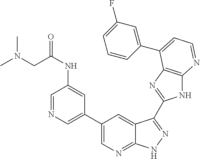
C1(C2=CN=CC(NC(=O)CN(C)C)=C2)=CN=C2C(=C1)C(C1=NC3=C(N1)N=CC=C3C1=CC(F)=CC=C1)=NN2
